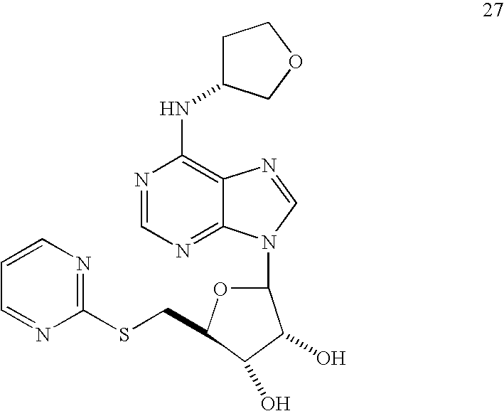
N1=CN=C2C(=C1NC1CCOC1)N=CN2C1OC(CSC2=NC=CC=N2)C(O)C1O
